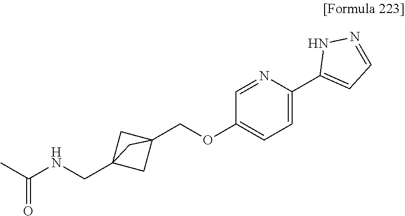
C1=C(C2=CC=NN2)N=CC(OCC23CC(CNC(C)=O)(C2)C3)=C1
